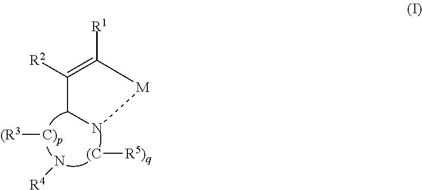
[R1]C1=C([R2])CN[M]1.[(R3][C)p].N[R4].[(C][R5)q]
